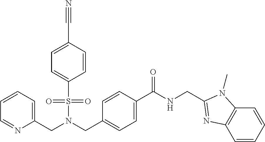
C1=CC=C(CN(CC2=CC=C(C(NCC3=NC4=C(C=CC=C4)N3C)=O)C=C2)S(=O)(=O)C2=CC=C(C#N)C=C2)N=C1
